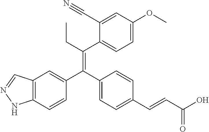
C12=C(C=CC(C(C3=CC=C(C=CC(O)=O)C=C3)=C(CC)C3=CC=C(OC)C=C3C#N)=C1)NN=C2
